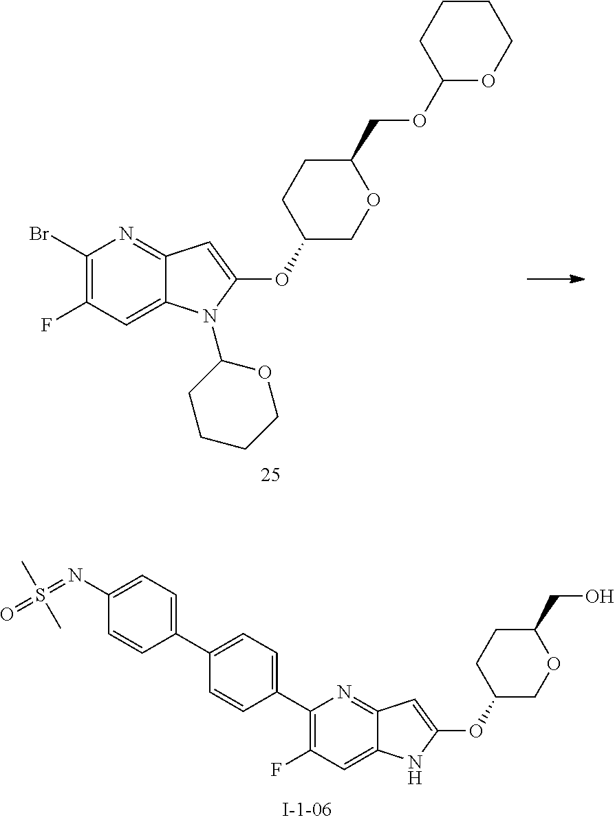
BrC1=C(F)C=C2C(=N1)C=C(OC1COC(COC3OCCCC3)CC1)N2C1CCCCO1.C1(C2=C(F)C=C3C(=N2)C=C(OC2COC(CO)CC2)N3)=CC=C(C2=CC=C(N=S(=O)(C)C)C=C2)C=C1
